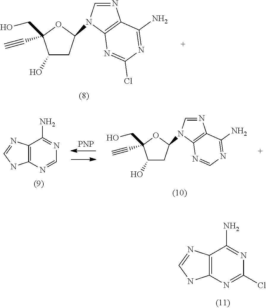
C1(Cl)=NC2=C(C(N)=N1)N=CN2.C1(O)CC(N2C=NC3=C2N=C(Cl)N=C3N)OC1(CO)C#C.C1=NC2=C(C(N)=N1)N=CN2.[PNP].C1(O)CC(N2C=NC3=C2N=CN=C3N)OC1(CO)C#C
